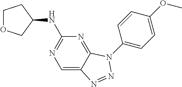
C1=C(OC)C=CC(N2C3=NC(NC4CCOC4)=NC=C3N=N2)=C1
